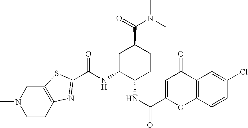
C(NC1C(NC(C2=CC(=O)C3=C(C=CC(Cl)=C3)O2)=O)CCC(C(=O)N(C)C)C1)(=O)C1=NC2=C(CN(C)CC2)S1
